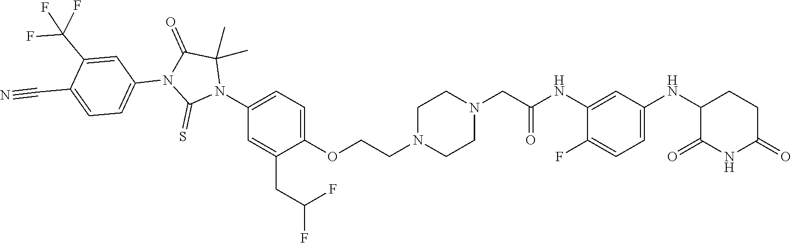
C1(F)=CC=C(NC2C(=O)NC(=O)CC2)C=C1NC(CN1CCN(CCOC2=CC=C(N3C(C)(C)C(=O)N(C4=CC=C(C#N)C(C(F)(F)F)=C4)C3=S)C=C2CC(F)F)CC1)=O
